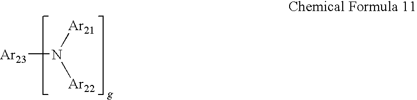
[Ar23]N([Ar21])[Ar22]
